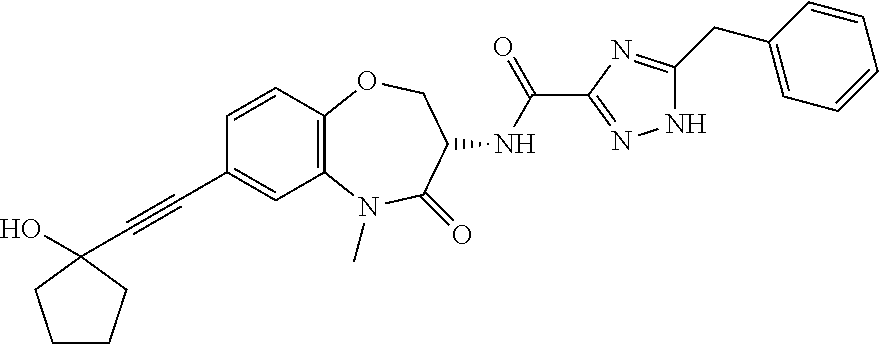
C1CCC(C#CC2=CC3=C(C=C2)OCC(NC(=O)C2=NNC(CC4=CC=CC=C4)=N2)C(=O)N3C)(O)C1
